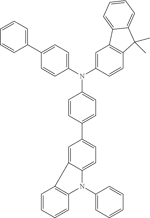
C1=C2C(=CC=C1C1=CC=C(N(C3=CC=C(C4=CC=CC=C4)C=C3)C3=CC4=C(C=C3)C(C)(C)C3=CC=CC=C43)C=C1)N(C1=CC=CC=C1)C1=C2C=CC=C1
